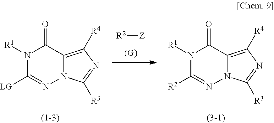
N1([R1])C([LG])=NN2C(=C([R4])N=C2[R3])C1=O.N1([R1])C([R2])=NN2C(=C([R4])N=C2[R3])C1=O.[R2][Z]
